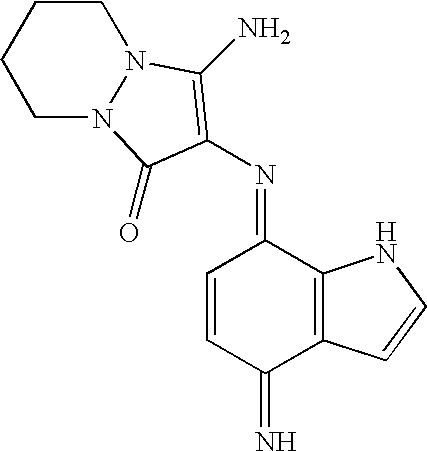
C1CCCN2N1C(N)=C(N=C1C=CC(=N)C3=C1NC=C3)C2=O
